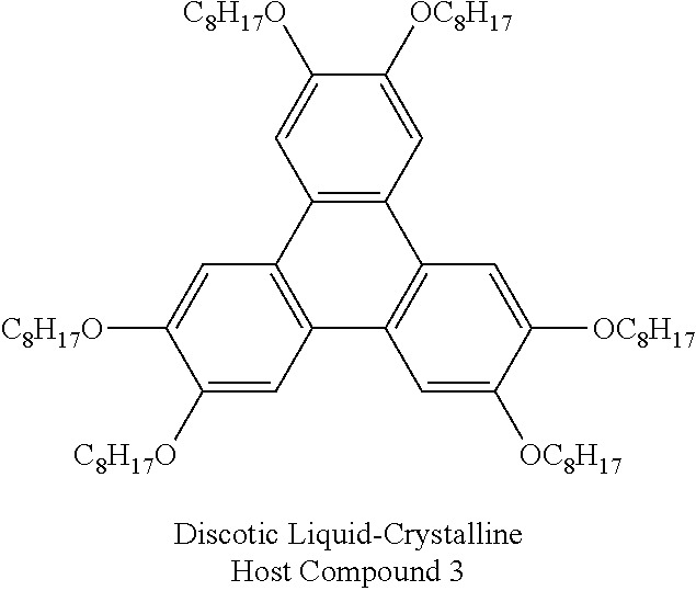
C12=C(C=C([OC8H17])C([C8H17O])=C1)C1=C(C3=C2C=C([C8H17O])C([C8H17O])=C3)C=C([OC8H17])C([OC8H17])=C1
